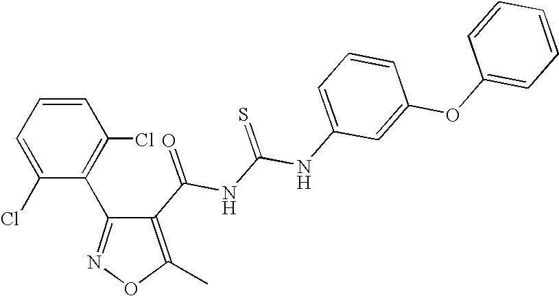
C1=CC=C(Cl)C(C2=NOC(C)=C2C(NC(NC2=CC=CC(OC3=CC=CC=C3)=C2)=S)=O)=C1Cl
